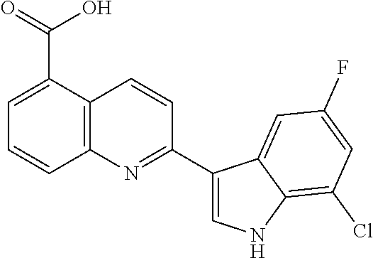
C12=C(C(C(=O)O)=CC=C1)C=CC(C1=CNC3=C(Cl)C=C(F)C=C13)=N2
